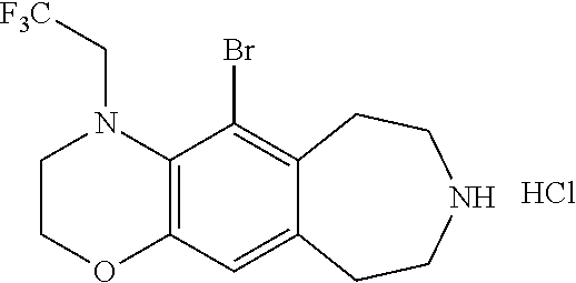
C12=C(C=C3C(=C1Br)CCNCC3)OCCN2C[F3C].Cl
